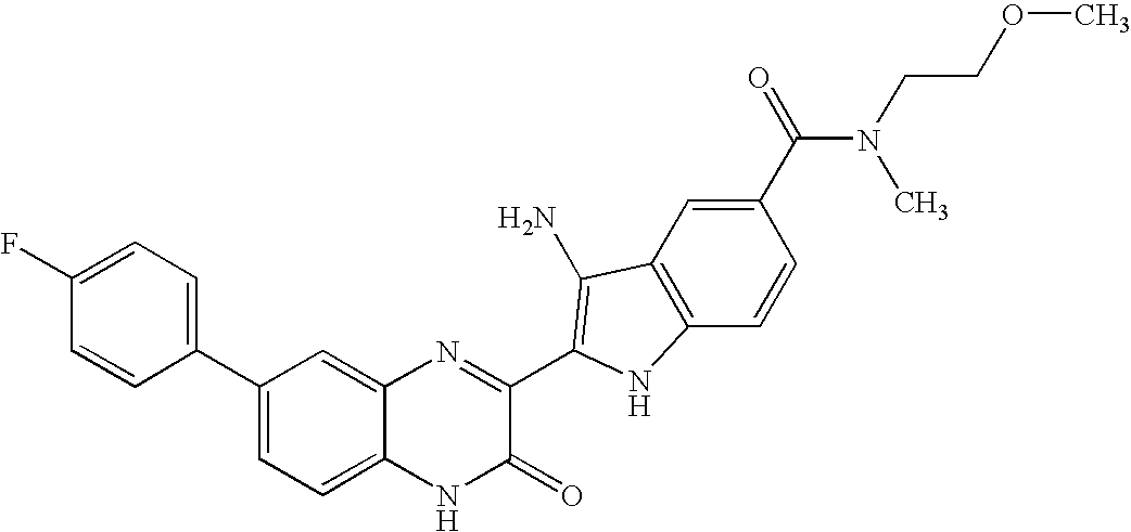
C1=C2C(=CC(C3=CC=C(F)C=C3)=C1)N=C(C1=C(N)C3=C(C=CC(C(=O)N(C)CCOC)=C3)N1)C(=O)N2
